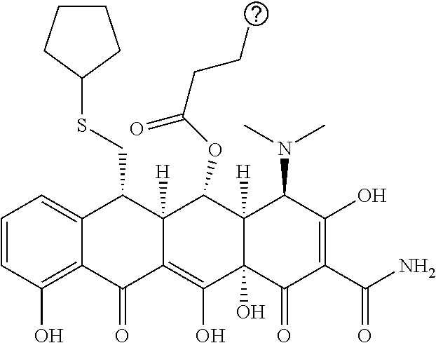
C1=CC(O)=C2C(=C1)C(CSC1CCCC1)C1([H])C(=C(O)C3(O)C([H])(C1OC(CCO)=O)C(N(C)C)C(O)=C(C(N)=O)C3=O)C2=O
